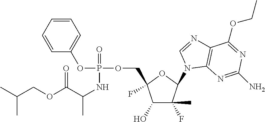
C1(O)C(F)(C)C(N2C3=C(N=C2)C(OCC)=NC(N)=N3)OC1(F)COP(OC1=CC=CC=C1)(=O)NC(C)C(OCC(C)C)=O
